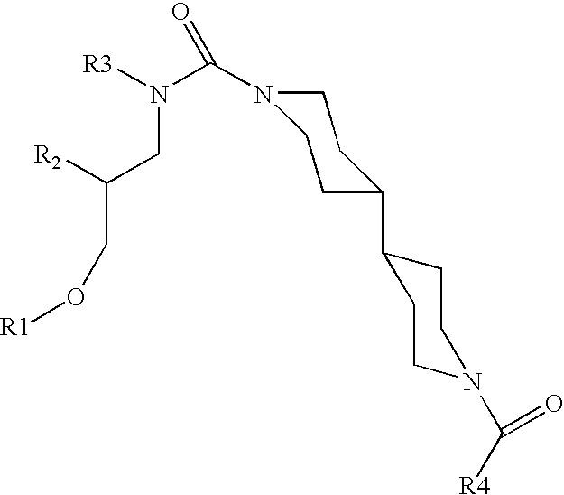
[R3]N(C(=O)N1CCC(C2CCN(C([R4])=O)CC2)CC1)CC(CO[R1])[R2]
